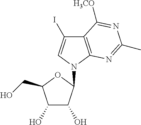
C12=C(N(C3C(O)C(O)C(CO)O3)C=C1I)N=C(C)N=C2[H3CO]
